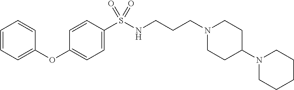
C1=CC=C(OC2=CC=C(S(NCCCN3CCC(N4CCCCC4)CC3)(=O)=O)C=C2)C=C1
